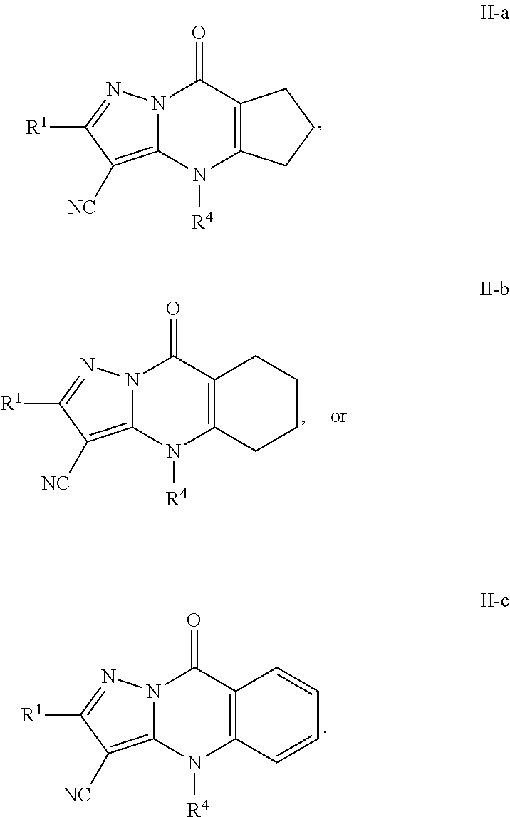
N12C(=C([NC])C([R1])=N1)N([R4])C1=C(C2=O)CCC1.N12C(=C([NC])C([R1])=N1)N([R4])C1=C(C2=O)C=CC=C1.N12C(=C([NC])C([R1])=N1)N([R4])C1=C(C2=O)CCCC1
